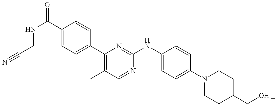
C1(C(NCC#N)=O)=CC=C(C2=C(C)C=NC(NC3=CC=C(N4CCC(CO)CC4)C=C3)=N2)C=C1
